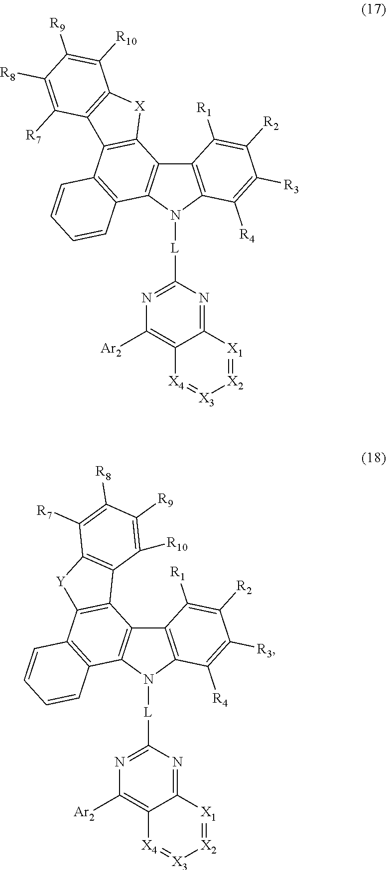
C12=C(N([L]C3=NC([Ar2])=C4C(=N3)[X1]=[X2][X3]=[X4]4)C3=C1C1=C(C4=C3C=CC=C4)C3=C([X]1)C([R10])=C([R9])C([R8])=C3[R7])C([R4])=C([R3])C([R2])=C2[R1].C12=C(N([L]C3=NC([Ar2])=C4C(=N3)[X1]=[X2][X3]=[X4]4)C3=C1C1=C(C4=C3C=CC=C4)[Y]C3=C1C([R10])=C([R9])C([R8])=C3[R7])C([R4])=C([R3])C([R2])=C2[R1]
